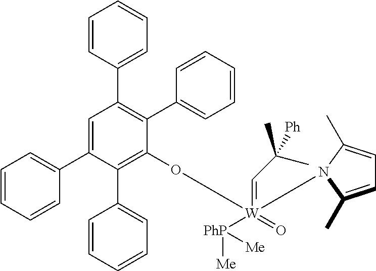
C1(C2=CC=CC=C2)=CC(C2=CC=CC=C2)=C(C2=CC=CC=C2)C(O[W](=CC(C)(C)[Ph])(=O)([PhP]([Me])[Me])N2C(C)=CC=C2C)=C1C1=CC=CC=C1
